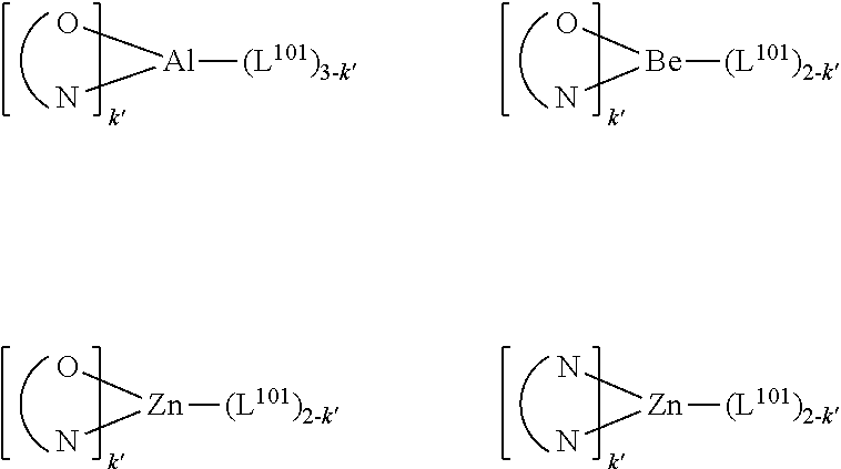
[Al](N)(O)[(L101)3-k].[Be](N)(O)[(L101)2-k].[Zn](N)(N)[(L101)2-k].[Zn](N)(O)[(L101)2-k]
